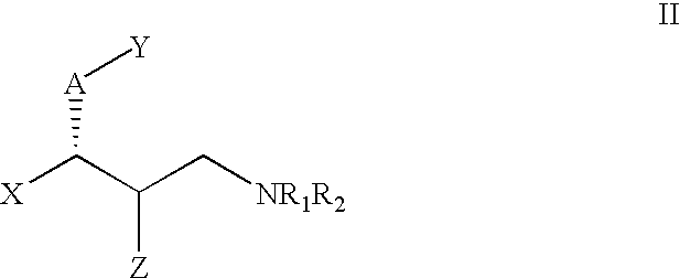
[X]C(C(C[NR1R2])[Z])[A][Y]
